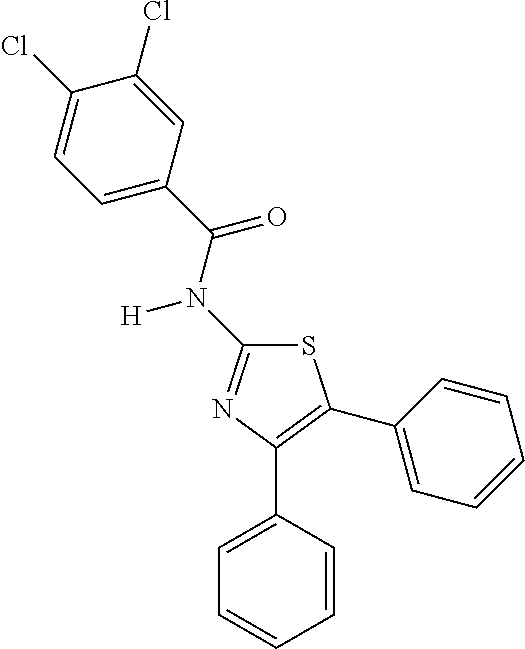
C1=C(C(=O)N(C2=NC(C3=CC=CC=C3)=C(C3=CC=CC=C3)S2)[H])C=C(Cl)C(Cl)=C1
